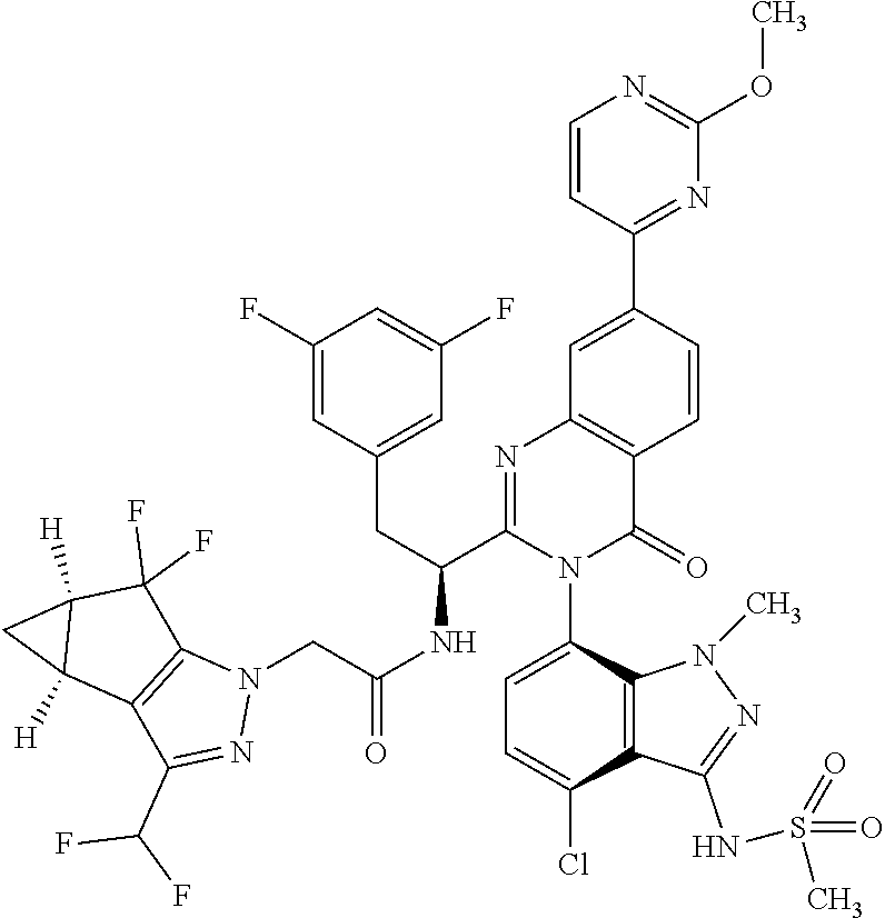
C1=C(N2C(=O)C3=C(N=C2C(NC(CN2C4=C(C(C(F)F)=N2)C2([H])C([H])(C4(F)F)C2)=O)CC2=CC(F)=CC(F)=C2)C=C(C2=NC(OC)=NC=C2)C=C3)C2=C(C(Cl)=C1)C(NS(=O)(=O)C)=NN2C
